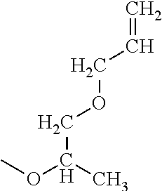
COC(C)COCC=C
